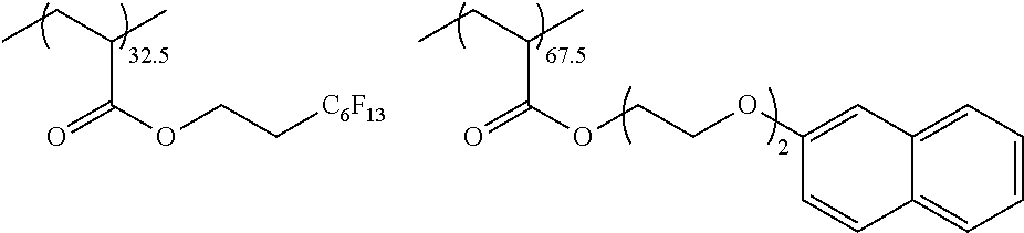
CCC(C)C(=O)OCC[C6F13].CCC(C)C(=O)OCCOC1=CC2=CC=CC=C2C=C1
